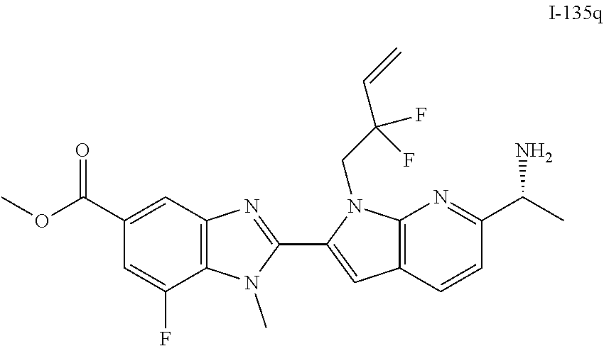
C12=C(C=C(C(OC)=O)C=C1F)N=C(C1=CC3=C(N1CC(C=C)(F)F)N=C(C(C)N)C=C3)N2C
